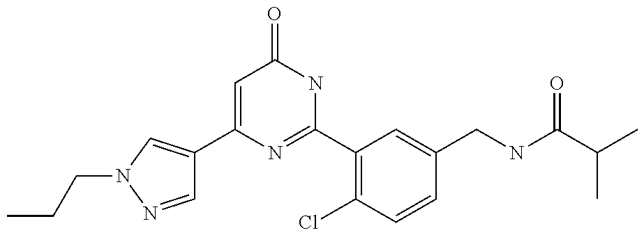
C1(C2=CN(CCC)N=C2)=CC(=O)NC(C2=C(Cl)C=CC(CNC(C(C)C)=O)=C2)=N1
